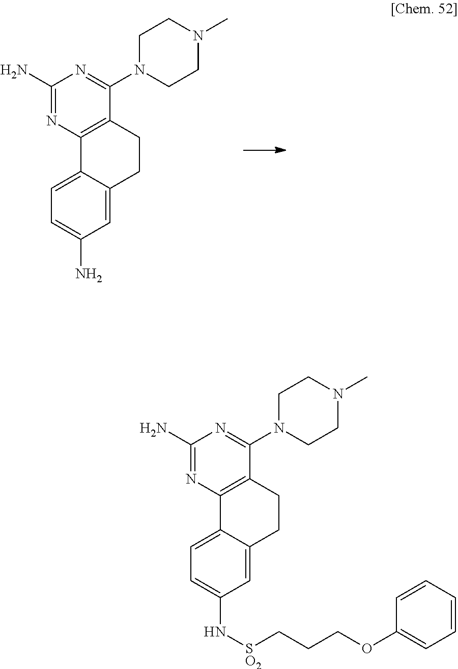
C1=C2C(=CC(N)=C1)CCC1=C2N=C(N)N=C1N1CCN(C)CC1.C1=C2C(=CC(N[SO2]CCCOC3=CC=CC=C3)=C1)CCC1=C2N=C(N)N=C1N1CCN(C)CC1
